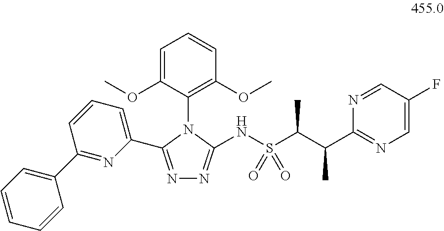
N1=C(C2=CC=CC(C3=CC=CC=C3)=N2)N(C2=C(OC)C=CC=C2OC)C(NS(C(C(C2=NC=C(F)C=N2)C)C)(=O)=O)=N1
